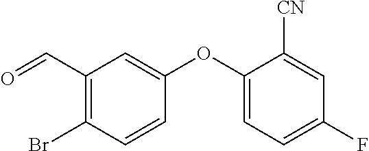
C1(OC2=CC(C=O)=C(Br)C=C2)=CC=C(F)C=C1[CN]
